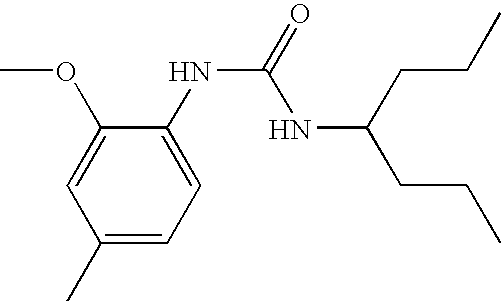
C1(OC)=CC(C)=CC=C1NC(NC(CCC)CCC)=O
